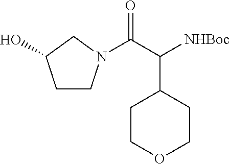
C1CN(C(C([NHBoc])C2CCOCC2)=O)CC1O
